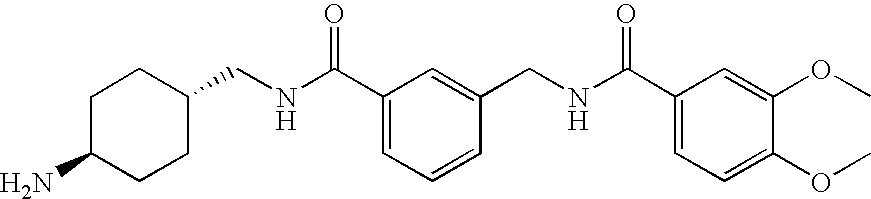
C1C(N)CCC(CNC(C2=CC=CC(CNC(C3=CC=C(OC)C(OC)=C3)=O)=C2)=O)C1
